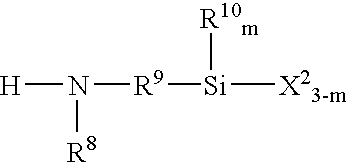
[H]N([R9][Si]([R10m])[X23-m])[R8]
